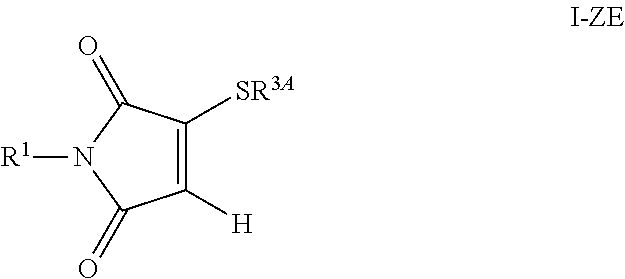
C1([H])=C([SR3A])C(=O)N([R1])C1=O
